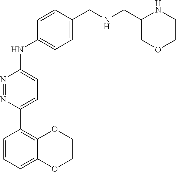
C1(C2=C3OCCOC3=CC=C2)=CC=C(NC2=CC=C(CNCC3COCCN3)C=C2)N=N1
